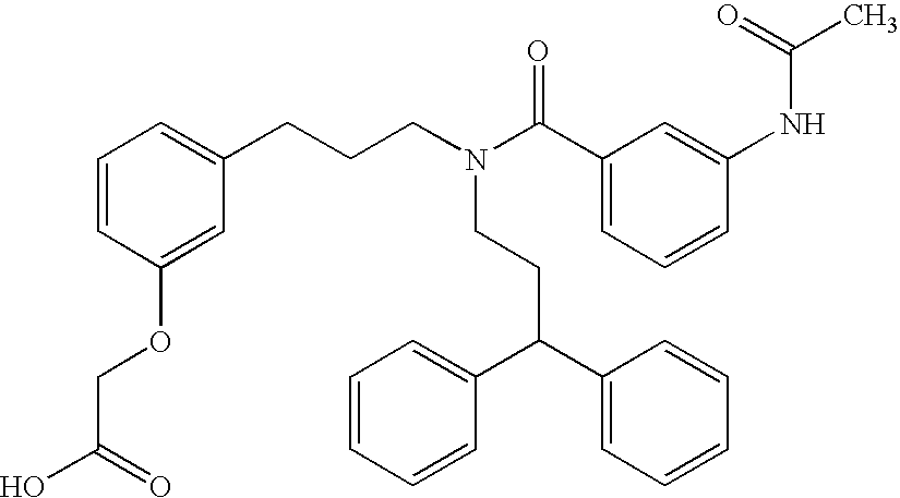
N(CCC(C1=CC=CC=C1)C1=CC=CC=C1)(CCCC1=CC=CC(OCC(O)=O)=C1)C(C1=CC=CC(NC(C)=O)=C1)=O
